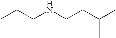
CCCNCCC(C)C
